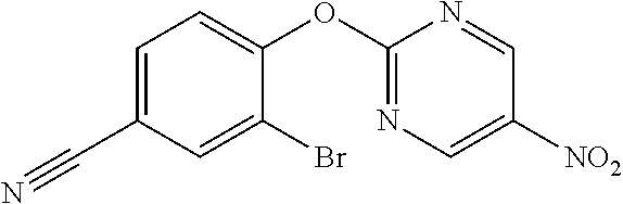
C1(OC2=NC=C([NO2])C=N2)=CC=C(C#N)C=C1Br
